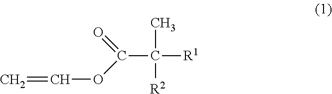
C=COC(=O)C([R1])(C)[R2]
